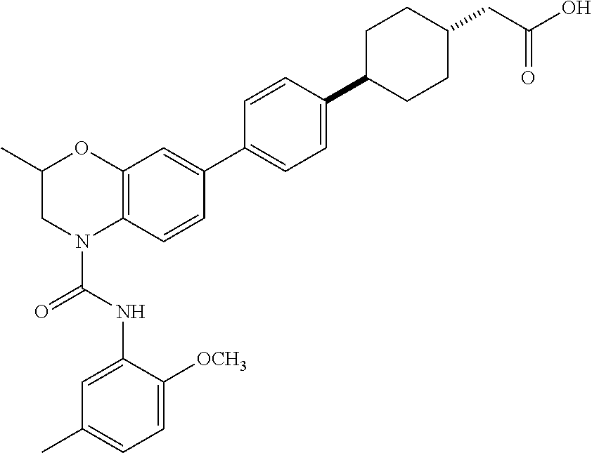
C1=C(NC(=O)N2C3=C(OC(C)C2)C=C(C2=CC=C(C4CCC(CC(O)=O)CC4)C=C2)C=C3)C([OCH3])=CC=C1C
